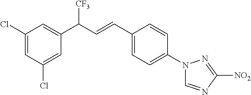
C1(Cl)=CC(Cl)=CC(C([CF3])C=CC2=CC=C(N3C=NC([NO2])=N3)C=C2)=C1
